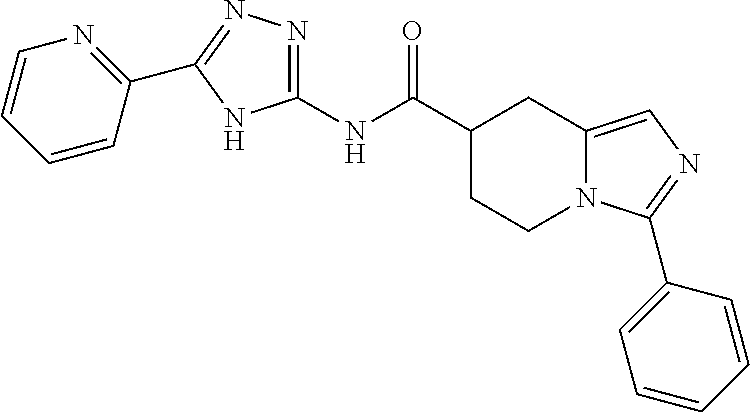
N1=C(NC(C2CC3=CN=C(C4=CC=CC=C4)N3CC2)=O)NC(C2=NC=CC=C2)=N1
